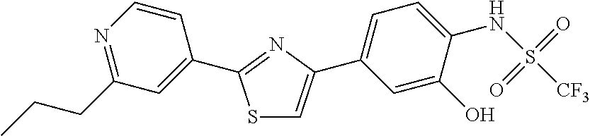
S1C=C(C2=CC=C(NS([CF3])(=O)=O)C(O)=C2)N=C1C1=CC(CCC)=NC=C1
